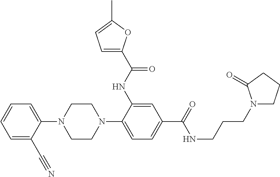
C1(N2CCN(C3=CC=C(C(NCCCN4CCCC4=O)=O)C=C3NC(=O)C3=CC=C(C)O3)CC2)=CC=CC=C1C#N
